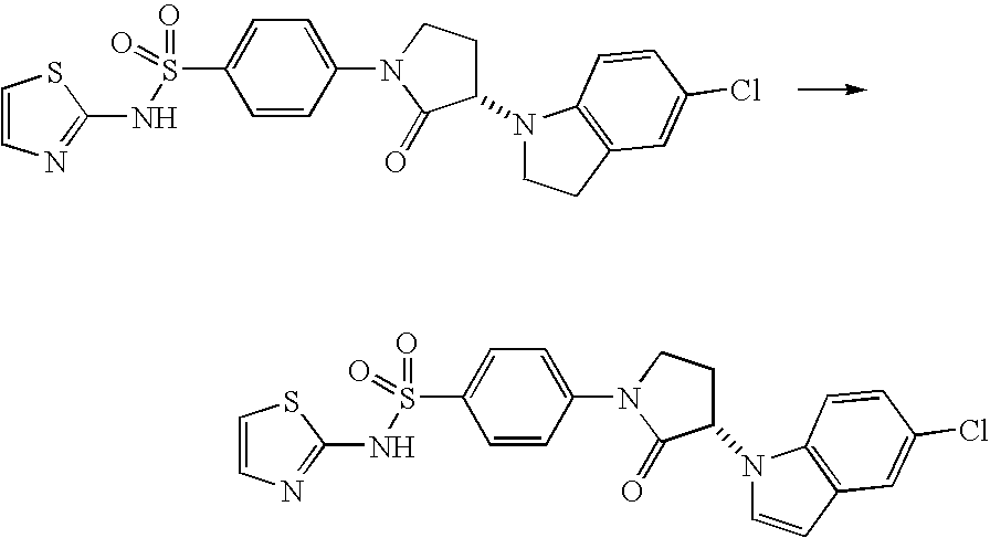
C1=CN=C(NS(=O)(=O)C2=CC=C(N3C(=O)C(N4CCC5=C4C=CC(Cl)=C5)CC3)C=C2)S1.C1=CC(N2C(=O)C(N3C=CC4=C3C=CC(Cl)=C4)CC2)=CC=C1S(=O)(NC1=NC=CS1)=O
